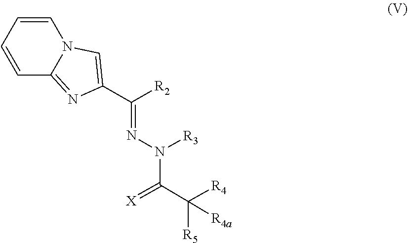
C(C([R5])([R4])[R4a])(=[X])N([R3])N=C(C1=CN2C(=N1)C=CC=C2)[R2]
